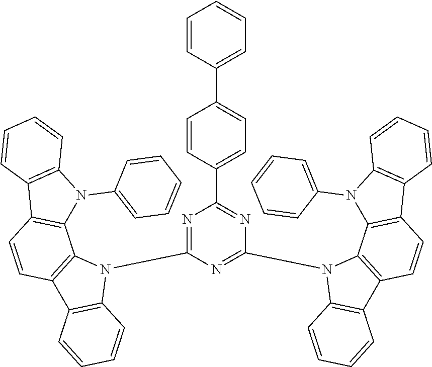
N1=C(N2C3=C(C4=C2C=CC=C4)C=CC2=C3N(C3=CC=CC=C3)C3=C2C=CC=C3)N=C(N2C3=C(C4=C2C2=C(C=C4)C4=C(N2C2=CC=CC=C2)C=CC=C4)C=CC=C3)N=C1C1=CC=C(C2=CC=CC=C2)C=C1
